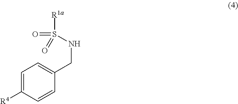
[R1a]S(=O)(=O)NCC1=CC=C([R4])C=C1
